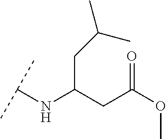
C(C(CC(OC)=O)NC(C)C)C(C)C
